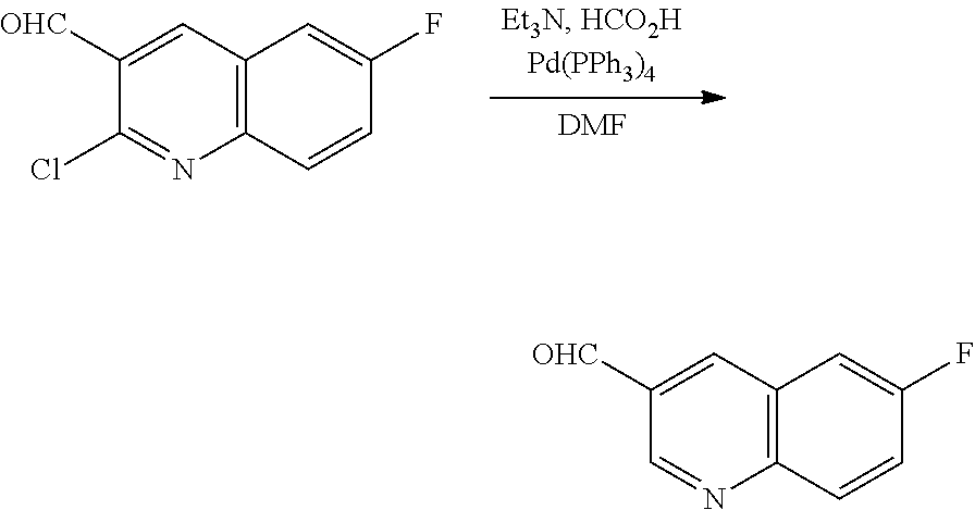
[DMF].C1([OHC])=CC2=C(N=C1Cl)C=CC(F)=C2.C1([OHC])=CC2=C(N=C1)C=CC(F)=C2
